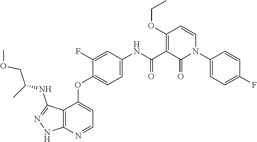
C1=CN(C2=CC=C(F)C=C2)C(=O)C(C(=O)NC2=CC=C(OC3=CC=NC4=C3C(NC(COC)C)=NN4)C(F)=C2)=C1OCC
